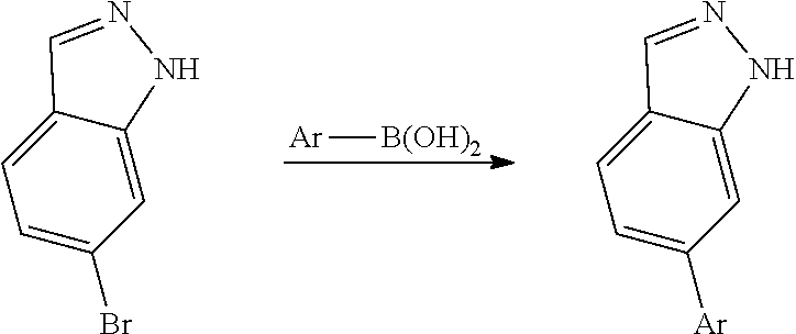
[Ar][B(OH)2].C1=C(Br)C=C2C(=C1)C=NN2.C1=C([Ar])C=C2C(=C1)C=NN2
